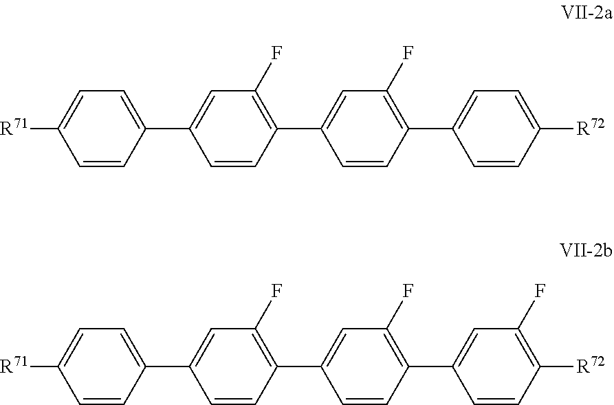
C1=CC(C2=CC(F)=C(C3=CC(F)=C(C4=CC=C([R72])C=C4)C=C3)C=C2)=CC=C1[R71].C1=CC(C2=CC(F)=C(C3=CC(F)=C(C4=CC(F)=C([R72])C=C4)C=C3)C=C2)=CC=C1[R71]
